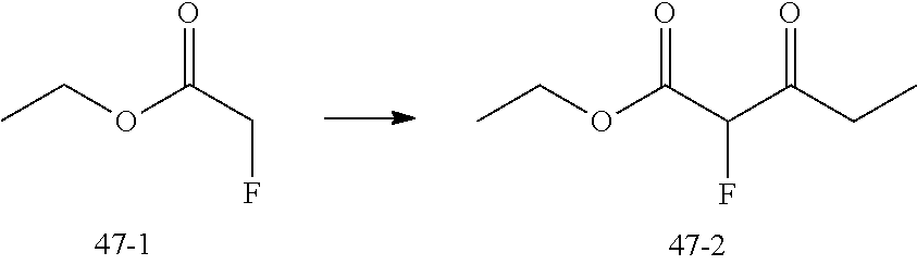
CCOC(CF)=O.CCOC(C(C(CC)=O)F)=O
